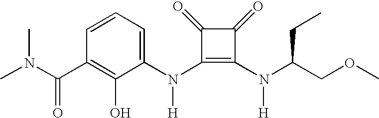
C(C1=C(O)C(N(C2=C(N([H])C(COC)CC)C(=O)C2=O)[H])=CC=C1)(=O)N(C)C
